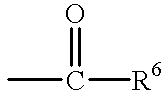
CC([R6])=O
